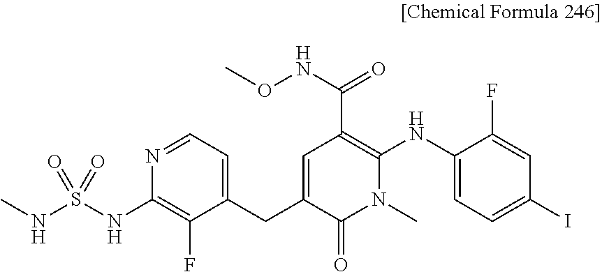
C1=C(CC2=CC=NC(NS(NC)(=O)=O)=C2F)C(=O)N(C)C(NC2=CC=C(I)C=C2F)=C1C(=O)NOC
